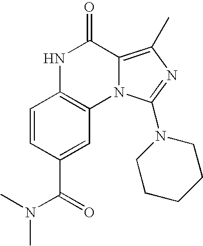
N1C2=C(N3C(=C(C)N=C3N3CCCCC3)C1=O)C=C(C(N(C)C)=O)C=C2
